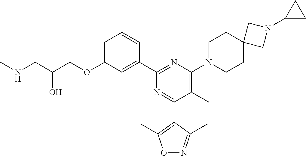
C1=C(OCC(CNC)O)C=C(C2=NC(N3CCC4(CC3)CN(C3CC3)C4)=C(C)C(C3=C(C)ON=C3C)=N2)C=C1
